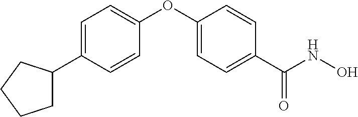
C1=C(C2CCCC2)C=CC(OC2=CC=C(C(NO)=O)C=C2)=C1
